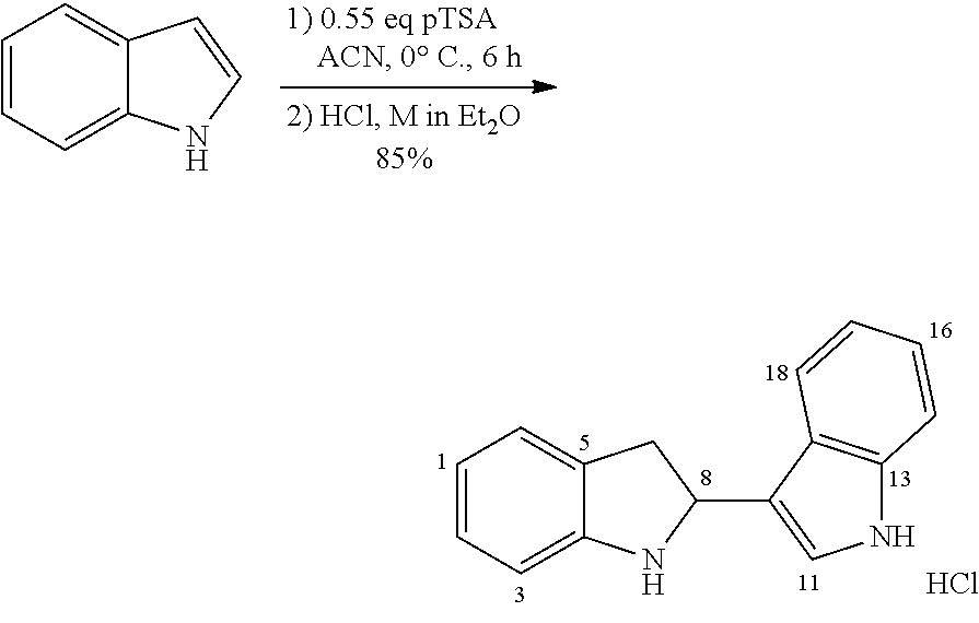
C1=CC=C2C(=C1)C=CN2.C1=CC=C2C(=C1)CC(C1=CNC3=C1C=CC=C3)N2.Cl
